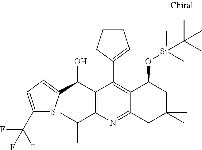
C1(C(C)C)=C(C(O)C2=CC=C(C(F)(F)F)S2)C(C2=CCCC2)=C2C(=N1)CC(C)(C)CC2O[Si](C)(C)C(C)(C)C
